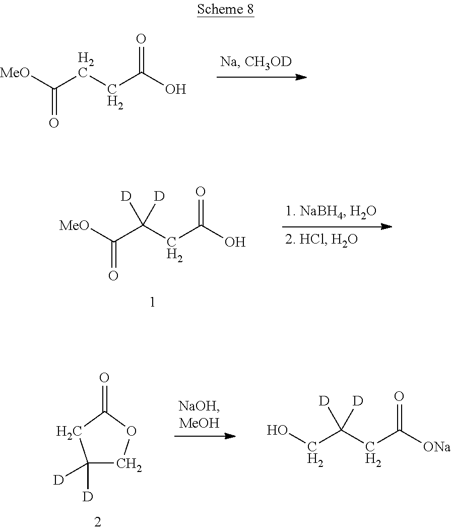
[MeO]C(CCC(O)=O)=O.[MeO]C(C(CC(O)=O)([D])[D])=O.C1([D])([D])COC(=O)C1.OCC(CC([ONa])=O)([D])[D]
